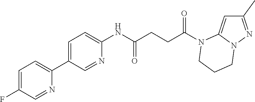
C1(C)=NN2C(=C1)N(C(CCC(NC1=CC=C(C3=CC=C(F)C=N3)C=N1)=O)=O)CCC2
